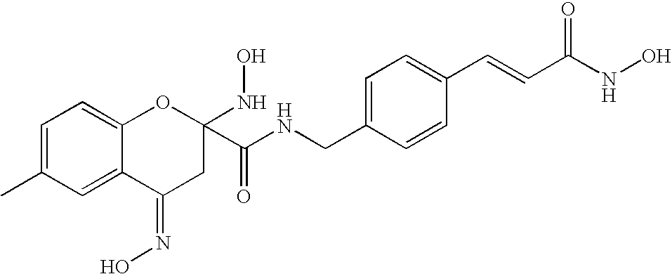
C1=C(C)C=C2C(=C1)OC(NO)(C(NCC1=CC=C(C=CC(NO)=O)C=C1)=O)CC2=NO
